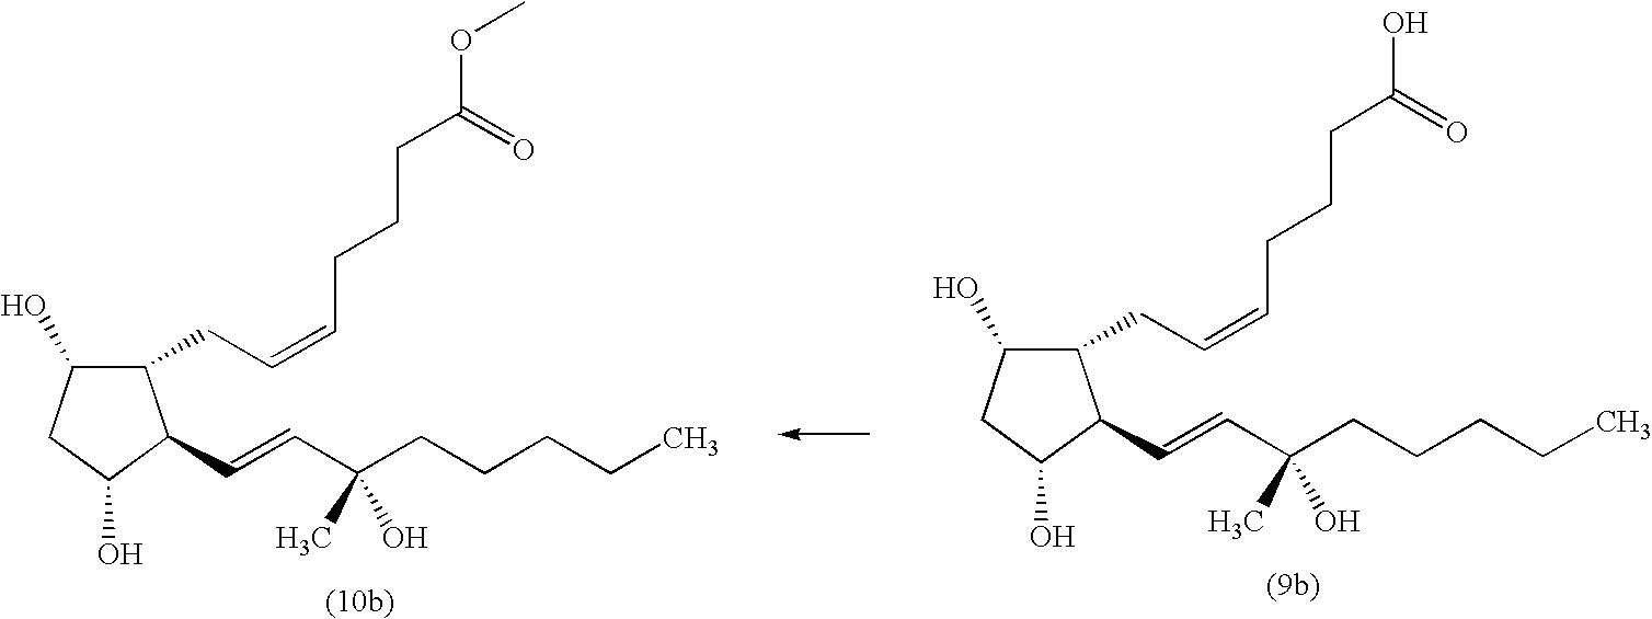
C1(CC=CCCCC(O)=O)C(O)CC(O)C1C=CC(CCCCC)(O)C.C1(CC=CCCCC(OC)=O)C(O)CC(O)C1C=CC(CCCCC)(O)C
